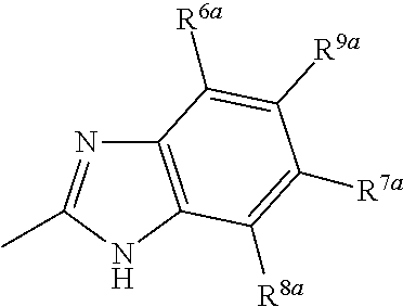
CC1=NC2=C(N1)C([R8a])=C([R7a])C([R9a])=C2[R6a]
